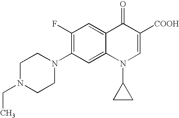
C12=CC(N3CCN(CC)CC3)=C(F)C=C1C(=O)C([COOH])=CN2C1CC1
